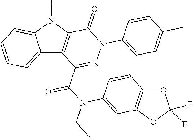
C1(=O)C2=C(C(C(N(CC)C3=CC4=C(C=C3)OC(F)(F)O4)=O)=NN1C1=CC=C(C)C=C1)C1=CC=CC=C1N2C
